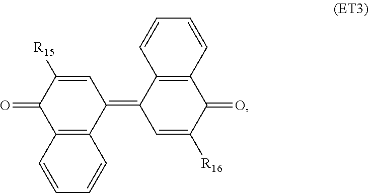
C1(=C2C=C([R15])C(=O)C3=C2C=CC=C3)C=C([R16])C(=O)C2=C1C=CC=C2
